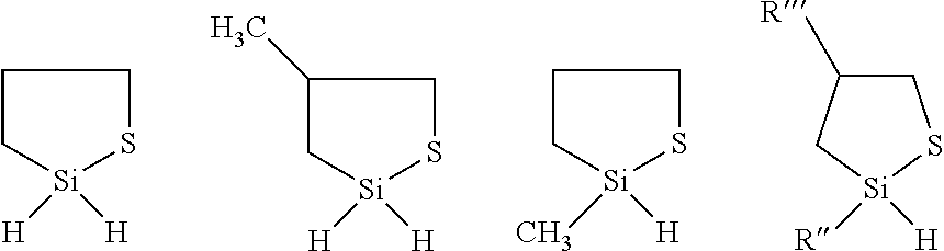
C1C[Si]([H])([H])SC1.C1(C)C[Si]([H])([H])SC1.C1C[Si]([H])(C)SC1.C1C([R])C[Si]([H])([R])S1
